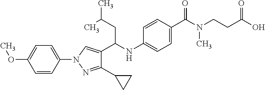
C(C(NC1=CC=C(C(=O)N(CCC(O)=O)C)C=C1)C1=CN(C2=CC=C(OC)C=C2)N=C1C1CC1)C(C)C
